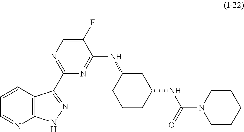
C12=C(C=CC=N1)C(C1=NC=C(F)C(NC3CCCC(NC(N4CCCCC4)=O)C3)=N1)=NN2
